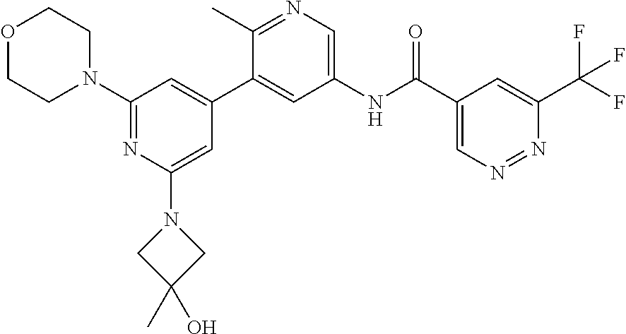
O1CCN(C2=NC(N3CC(C)(O)C3)=CC(C3=CC(NC(C4=CN=NC(C(F)(F)F)=C4)=O)=CN=C3C)=C2)CC1
